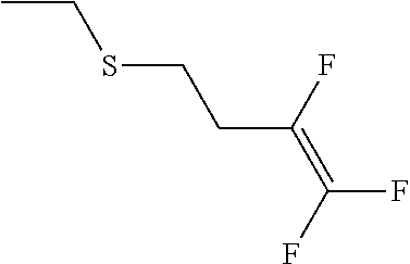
CCSCCC(=C(F)F)F
